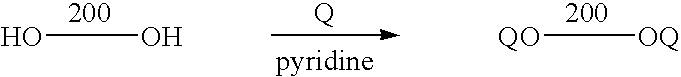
OO.[QO][OQ]
